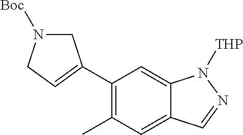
C1(C2=CCN([Boc])C2)=C(C)C=C2C(=C1)N([THP])N=C2
